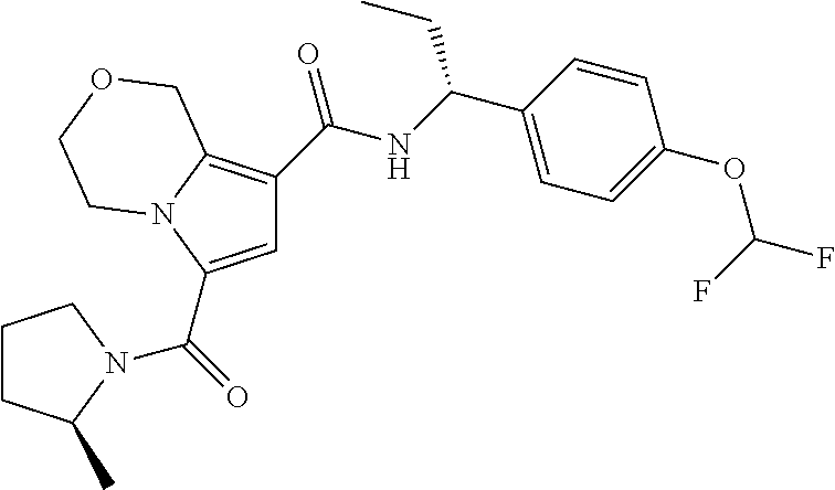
C1=C(C(=O)N2C(C)CCC2)N2C(=C1C(NC(C1=CC=C(OC(F)F)C=C1)CC)=O)COCC2
